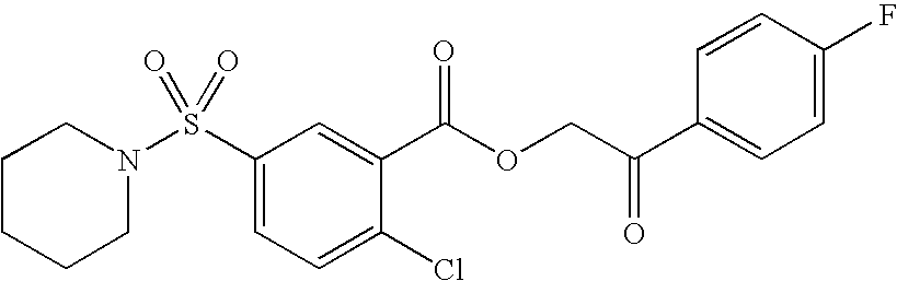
S(C1=CC=C(Cl)C(C(OCC(C2=CC=C(F)C=C2)=O)=O)=C1)(=O)(=O)N1CCCCC1
